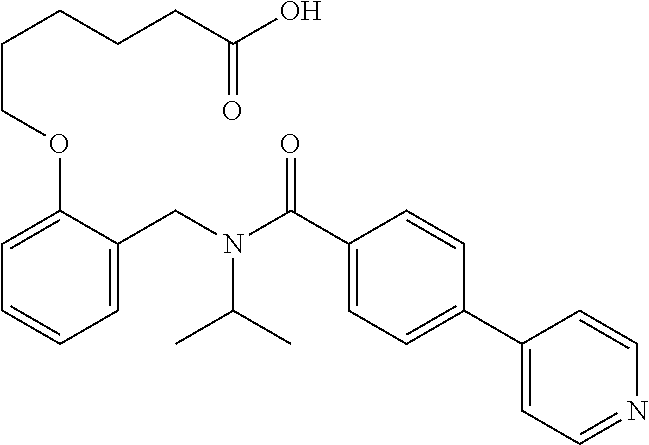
C1=C(CN(C(C2=CC=C(C3=CC=NC=C3)C=C2)=O)C(C)C)C(OCCCCCC(O)=O)=CC=C1
